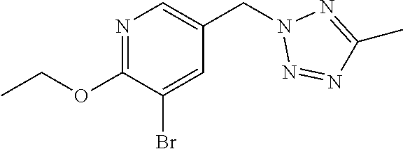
C1(OCC)=NC=C(CN2N=NC(C)=N2)C=C1Br
